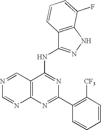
C12=C(N=C(C3=C([CF3])C=CC=C3)N=C1NC1=NNC3=C1C=CC=C3F)N=CN=C2
